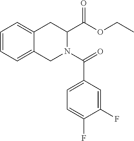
C1=CC=C2C(=C1)CC(C(OCC)=O)N(C(=O)C1=CC=C(F)C(F)=C1)C2
